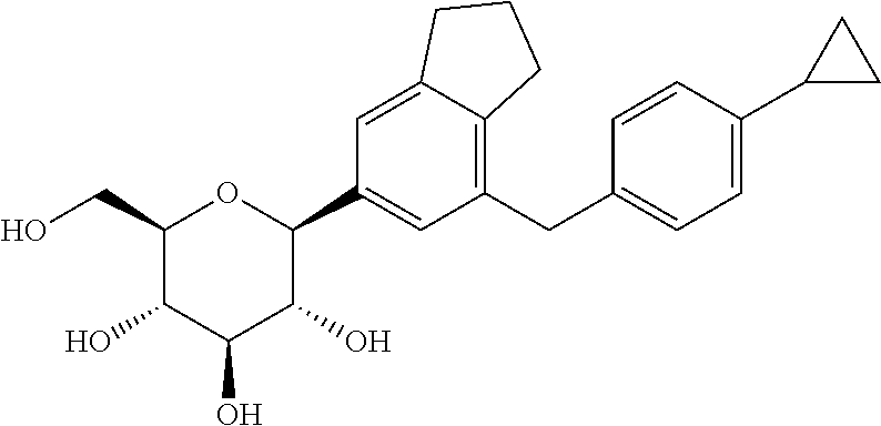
C1(CO)C(O)C(O)C(O)C(C2=CC(CC3=CC=C(C4CC4)C=C3)=C3C(=C2)CCC3)O1
